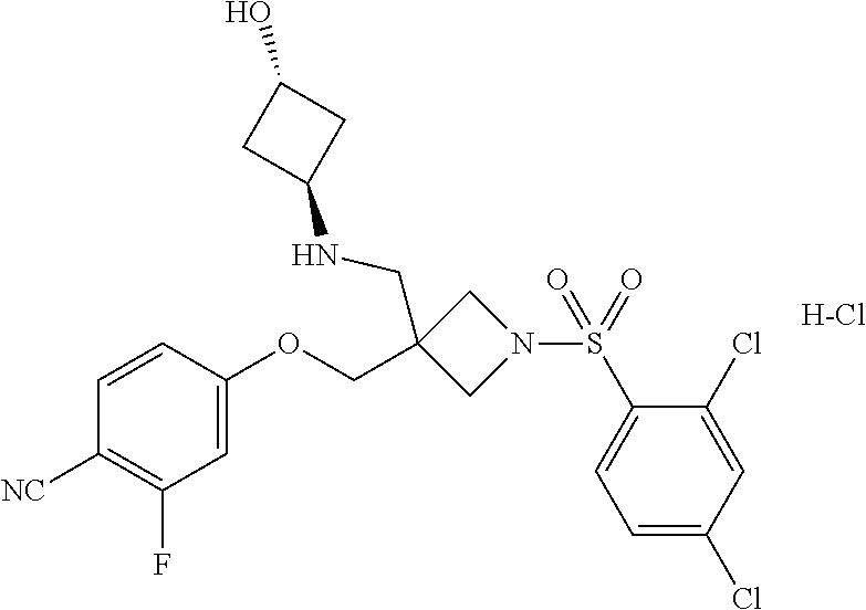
[H-Cl].C1=CC(OCC2(CNC3CC(O)C3)CN(S(C3=CC=C(Cl)C=C3Cl)(=O)=O)C2)=CC(F)=C1[NC]
